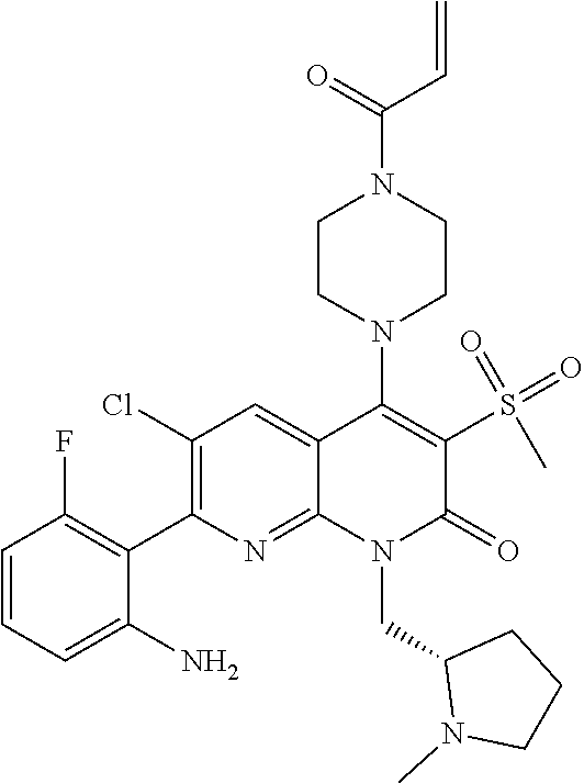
N1(CC2N(C)CCC2)C(=O)C(S(=O)(=O)C)=C(N2CCN(C(=O)C=C)CC2)C2=CC(Cl)=C(C3=C(F)C=CC=C3N)N=C12
